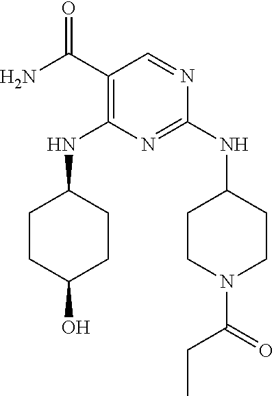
C1(C(N)=O)=C(NC2CCC(O)CC2)N=C(NC2CCN(C(=O)CC)CC2)N=C1
